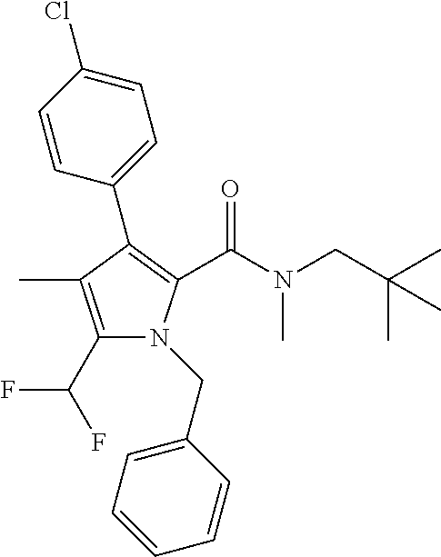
C1(C(F)F)=C(C)C(C2=CC=C(Cl)C=C2)=C(C(N(CC(C)(C)C)C)=O)N1CC1=CC=CC=C1
